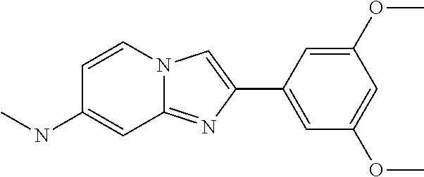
C1=CN2C(=NC(C3=CC(OC)=CC(OC)=C3)=C2)C=C1NC
